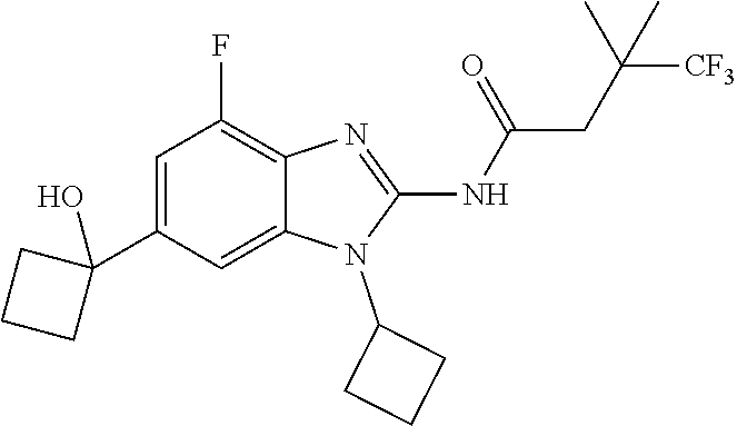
C1=C(C2(O)CCC2)C=C2C(=C1F)N=C(NC(=O)CC([CF3])(C)C)N2C1CCC1
